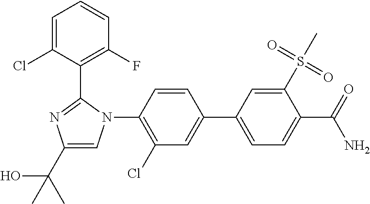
C1=C(C2=CC(Cl)=C(N3C=C(C(C)(O)C)N=C3C3=C(F)C=CC=C3Cl)C=C2)C=C(S(=O)(=O)C)C(C(N)=O)=C1
